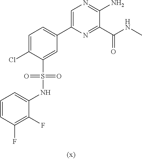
C1=C(Cl)C(S(=O)(NC2=CC=CC(F)=C2F)=O)=CC(C2=CN=C(N)C(C(NC)=O)=N2)=C1
